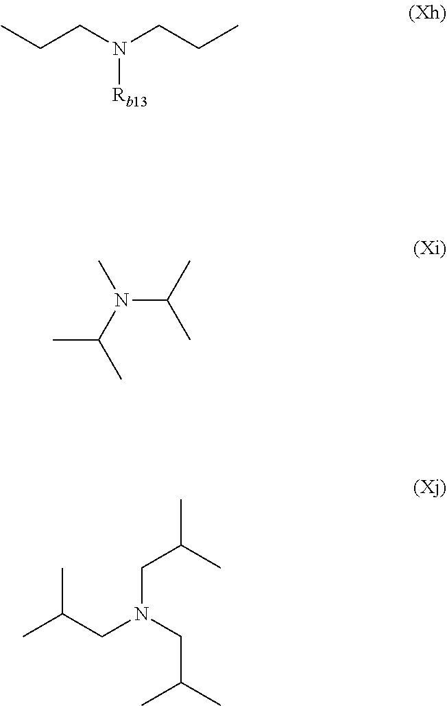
CCCN(CCC)[Rb13].CN(C(C)C)C(C)C.CC(C)CN(CC(C)C)CC(C)C
